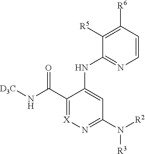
C1([R6])=C([R5])C(NC2=CC(N([R2])[R3])=N[X]=C2C(N[D3C])=O)=NC=C1
